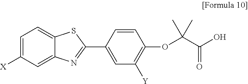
C1=C([X])C=C2C(=C1)SC(C1=CC([Y])=C(OC(C(O)=O)(C)C)C=C1)=N2
